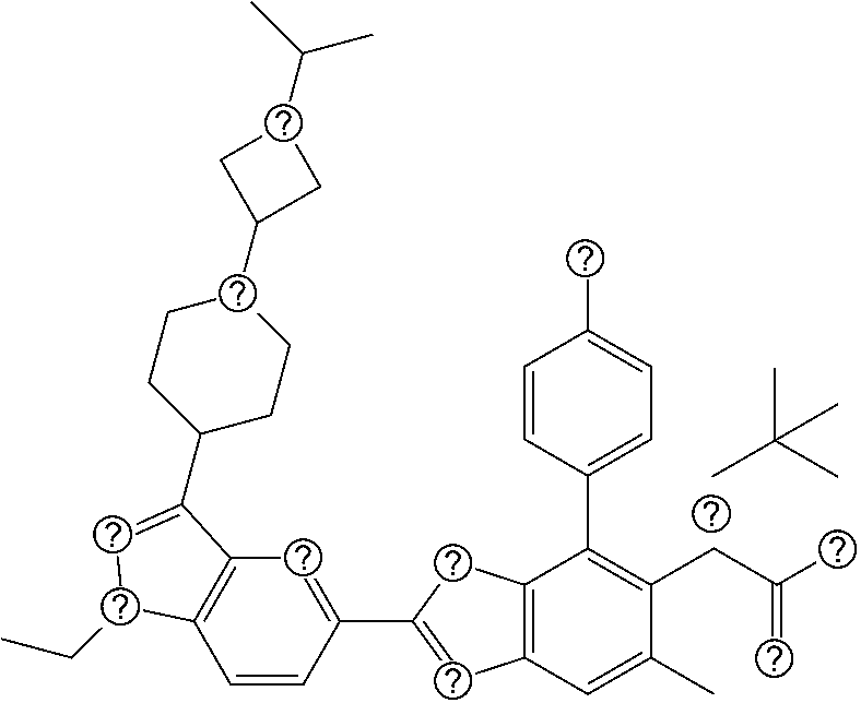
CC(C)(C)C.C1=CC(C2=CC3=C(C2)C(C2=CC=C(C)C=C2)=C(CC(C)=C)C(C)=C3)=CC2=C1C(CC)C=C2C1CCC(C2CC(C(C)C)C2)CC1
